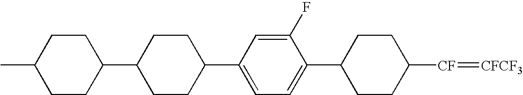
C1CC([CF]=[CFCF3])CCC1C1=CC=C(C2CCC(C3CCC(C)CC3)CC2)C=C1F
